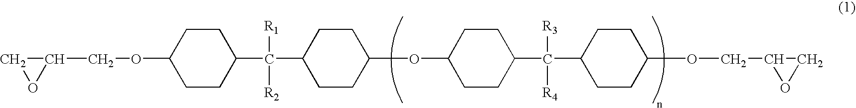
C1(COC2CCC(C(C3CCC(OC4CCC(C(C5CCC(OCC6OC6)CC5)([R3])[R4])CC4)CC3)([R1])[R2])CC2)CO1
